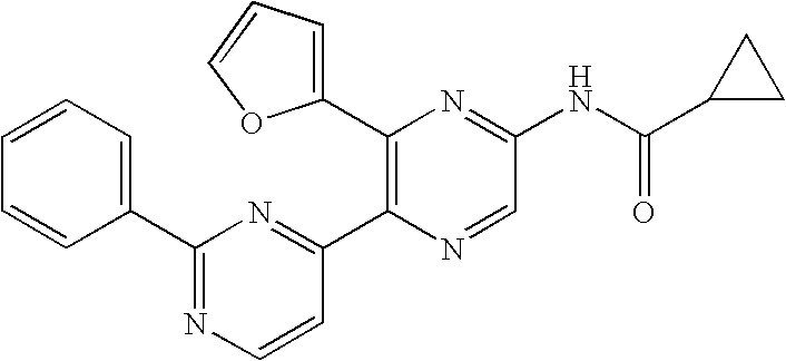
C1(C2=C(C3=NC(C4=CC=CC=C4)=NC=C3)N=CC(NC(C3CC3)=O)=N2)=CC=CO1
